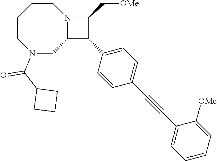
C1CCCN(C(C2CCC2)=O)CC2N1C(C[OMe])C2C1=CC=C(C#CC2=CC=CC=C2[OMe])C=C1
